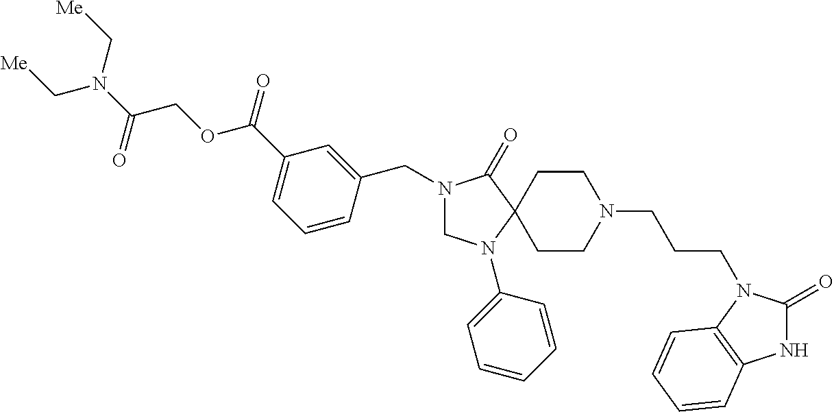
C1N(C2=CC=CC=C2)C2(C(=O)N1CC1=CC(C(OCC(N(C[Me])C[Me])=O)=O)=CC=C1)CCN(CCCN1C(=O)NC3=C1C=CC=C3)CC2
